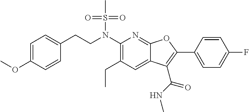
C1(N(CCC2=CC=C(OC)C=C2)S(C)(=O)=O)=C(CC)C=C2C(=N1)OC(C1=CC=C(F)C=C1)=C2C(NC)=O
